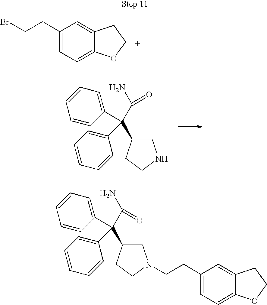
C1C(C(C(N)=O)(C2=CC=CC=C2)C2=CC=CC=C2)CCN1.C1(CCBr)=CC=C2C(=C1)CCO2.C1C(C(C(N)=O)(C2=CC=CC=C2)C2=CC=CC=C2)CCN1CCC1=CC=C2C(=C1)CCO2
